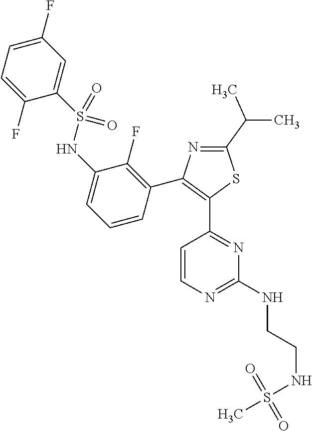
N1=C(C(C)C)SC(C2=NC(NCCNS(=O)(=O)C)=NC=C2)=C1C1=C(F)C(NS(C2=CC(F)=CC=C2F)(=O)=O)=CC=C1
